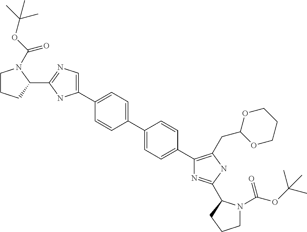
C1(C2=CC=C(C3=CC=C(C4=C(CC5OCCCO5)NC(C5N(C(OC(C)(C)C)=O)CCC5)=N4)C=C3)C=C2)=CN=C(C2N(C(=O)OC(C)(C)C)CCC2)N1
